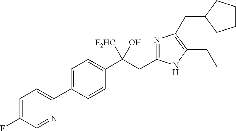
C1=C(C2=CC=C(F)C=N2)C=CC(C(CC2=NC(CC3CCCC3)=C(CC)N2)(O)[F2HC])=C1
